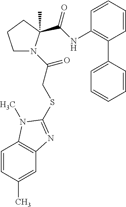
C1CCC(C)(C(=O)NC2=C(C3=CC=CC=C3)C=CC=C2)N1C(=O)CSC1=NC2=C(C=CC(C)=C2)N1C
